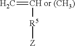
C=[CH or (CH3)][R5][Z]
